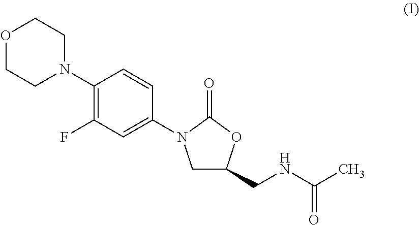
O1CCN(C2=C(F)C=C(N3CC(CNC(C)=O)OC3=O)C=C2)CC1
